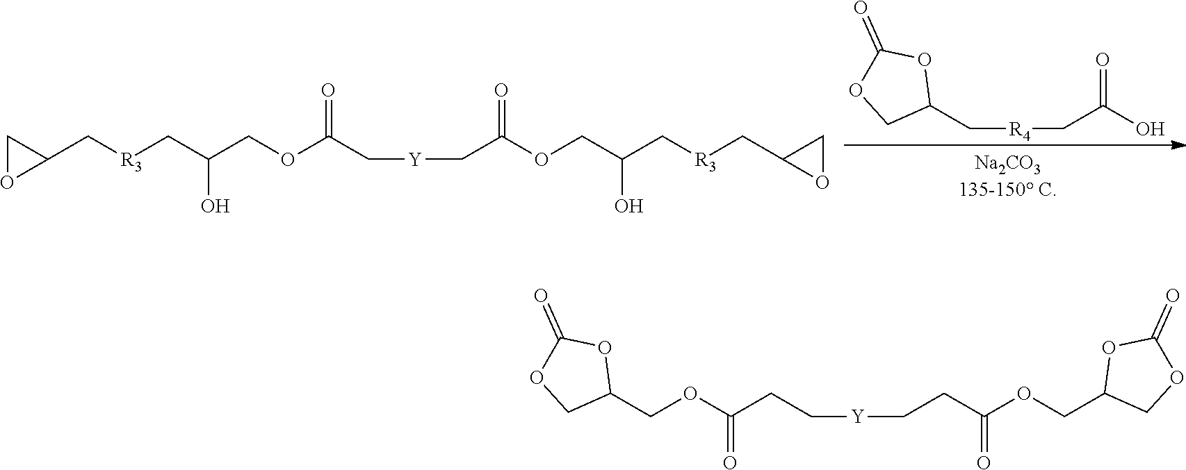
C([R4]CC(O)=O)C1OC(=O)OC1.C1(C[R3]CC(COC(C[Y]CC(OCC(C[R3]CC2OC2)O)=O)=O)O)CO1.C([Y]CCC(OCC1COC(=O)O1)=O)CC(OCC1OC(=O)OC1)=O
